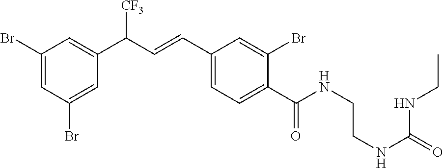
C1(Br)=CC(Br)=CC(C(C=CC2=CC=C(C(NCCNC(NCC)=O)=O)C(Br)=C2)[CF3])=C1
